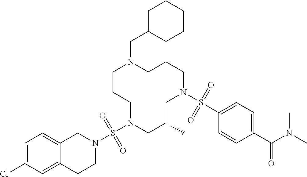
C1CCN(S(N2CC3=CC=C(Cl)C=C3CC2)(=O)=O)CC(C)CN(S(C2=CC=C(C(=O)N(C)C)C=C2)(=O)=O)CCCN1CC1CCCCC1
